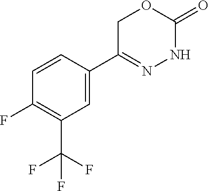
C1=CC(F)=C(C(F)(F)F)C=C1C1=NNC(=O)OC1
